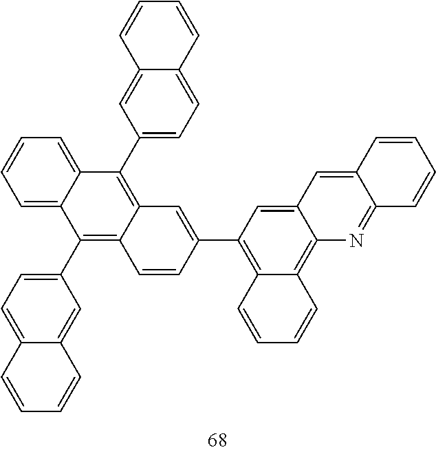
C1(C2=C3C(=C(C4=CC=C5C(=C4)C=CC=C5)C4=CC=CC=C24)C=C(C2=C4C(=C5C(=C2)C=C2C(=N5)C=CC=C2)C=CC=C4)C=C3)=CC=C2C(=C1)C=CC=C2
